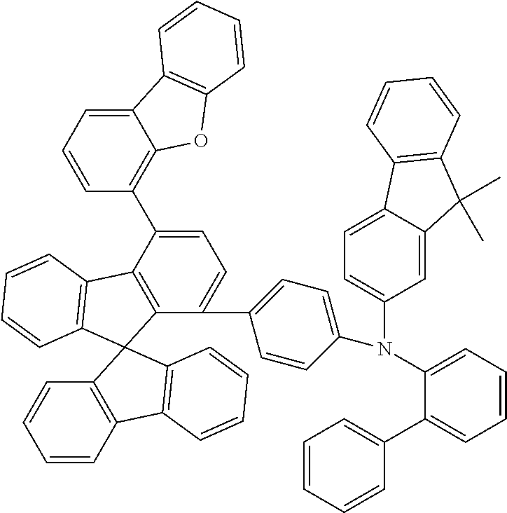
C1=C(C2=C3C(=CC=C2)C2=C(O3)C=CC=C2)C2=C(C(C3=CC=C(N(C4=CC=CC=C4C4=CC=CC=C4)C4=CC=C5C(=C4)C(C)(C)C4=C5C=CC=C4)C=C3)=C1)C1(C3=C2C=CC=C3)C2=C(C3=C1C=CC=C3)C=CC=C2
